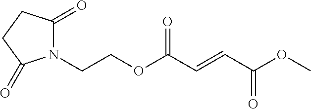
C(OC(C=CC(OC)=O)=O)CN1C(=O)CCC1=O
